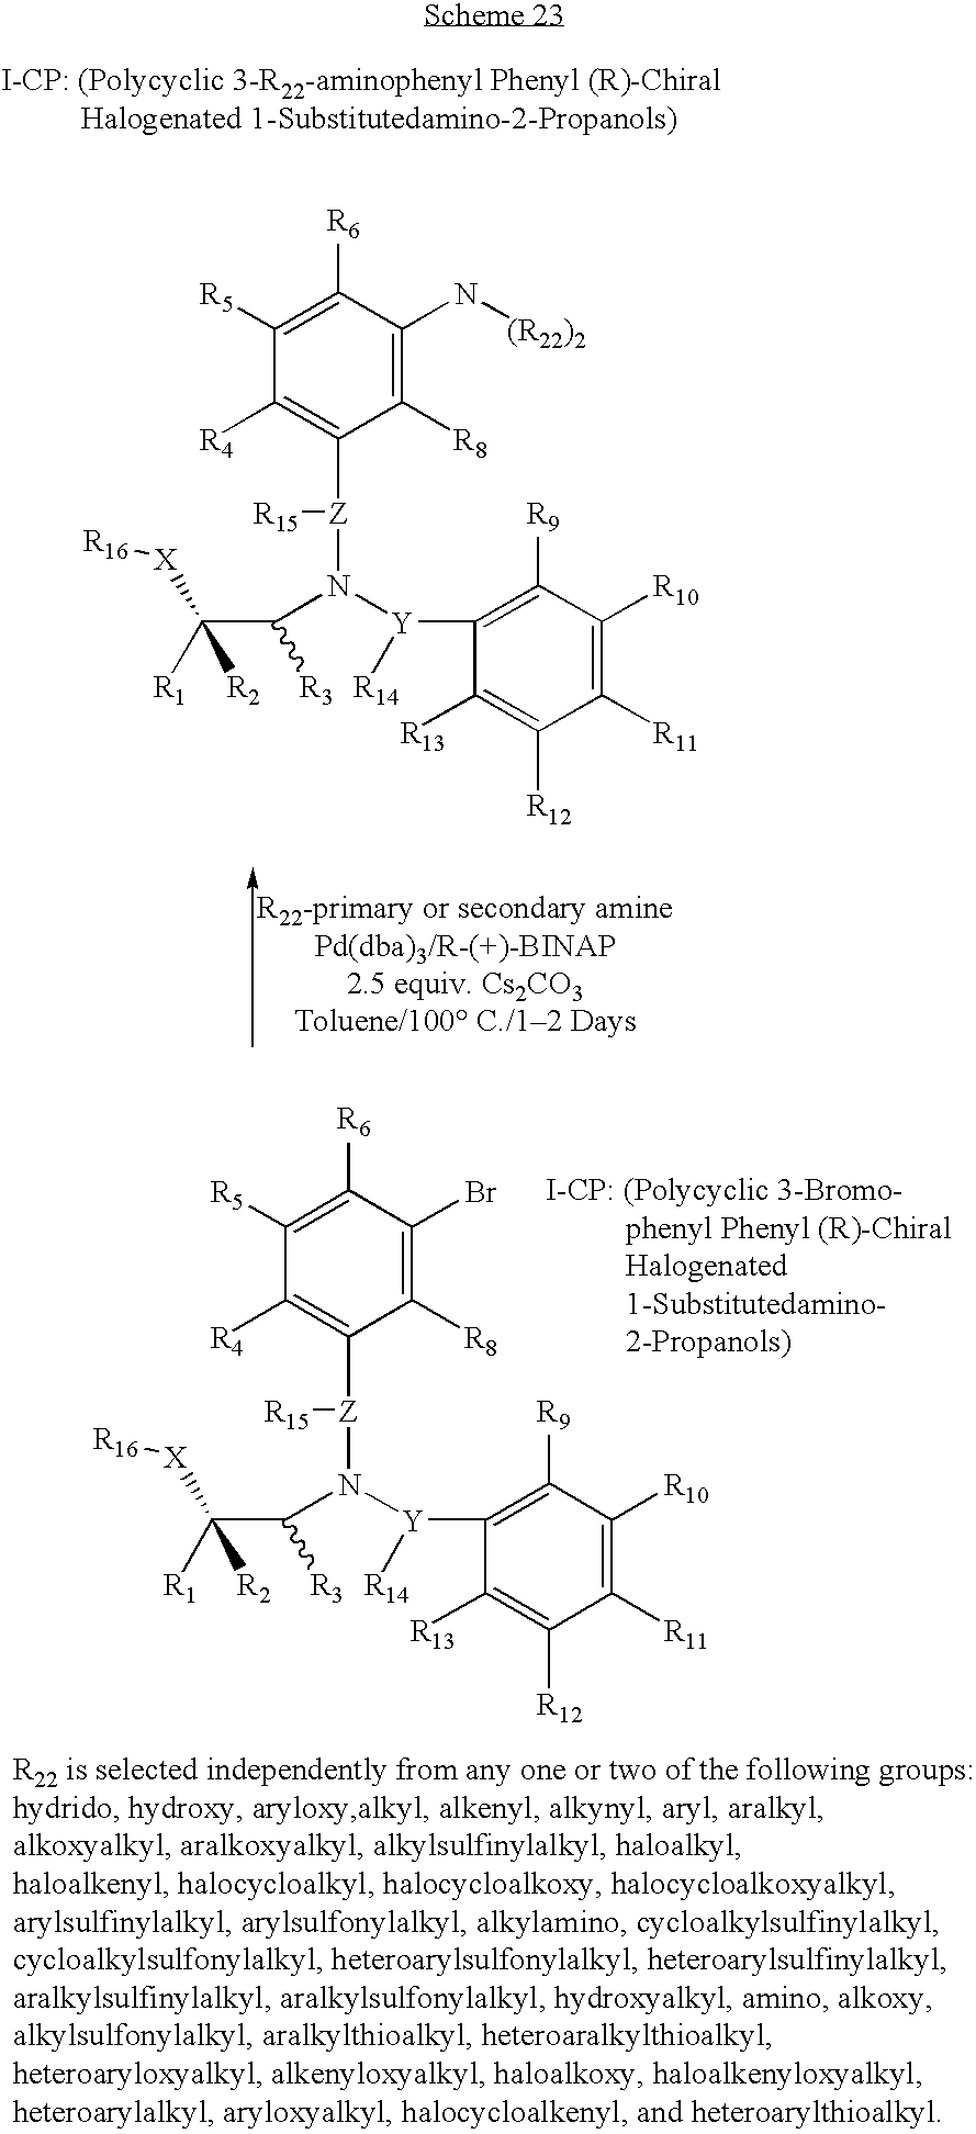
C1([R8])=C(Br)C([R6])=C([R5])C([R4])=C1[Z]([R15])N([Y](C1=C([R9])C([R10])=C([R11])C([R12])=C1[R13])[R14])C(C([R1])([X][R16])[R2])[R3].C1([R8])=C(N[(R22)2])C([R6])=C([R5])C([R4])=C1[Z]([R15])N([Y](C1=C([R9])C([R10])=C([R11])C([R12])=C1[R13])[R14])C(C([R1])([X][R16])[R2])[R3]
